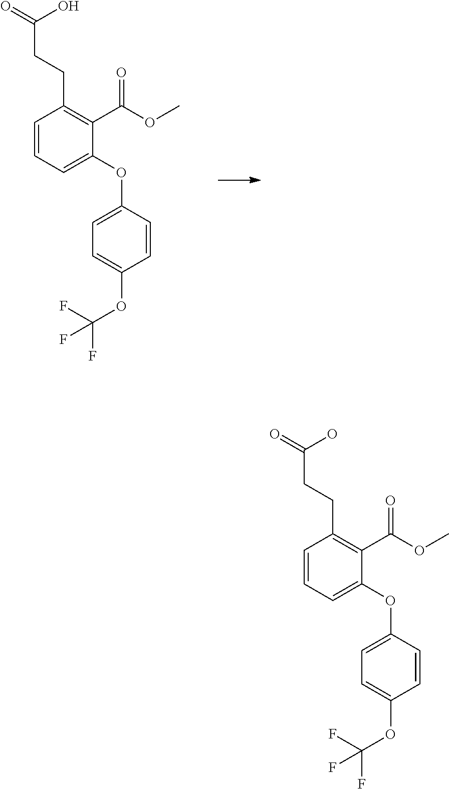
C(CCC1=C(C(=O)OC)C(OC2=CC=C(OC(F)(F)F)C=C2)=CC=C1)(O)=O.C(CCC1=C(C(=O)OC)C(OC2=CC=C(OC(F)(F)F)C=C2)=CC=C1)(O)=O
